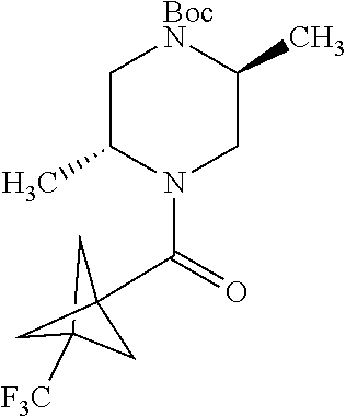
C12([F3C])CC(C(N3CC(C)[BocN]CC3C)=O)(C1)C2
